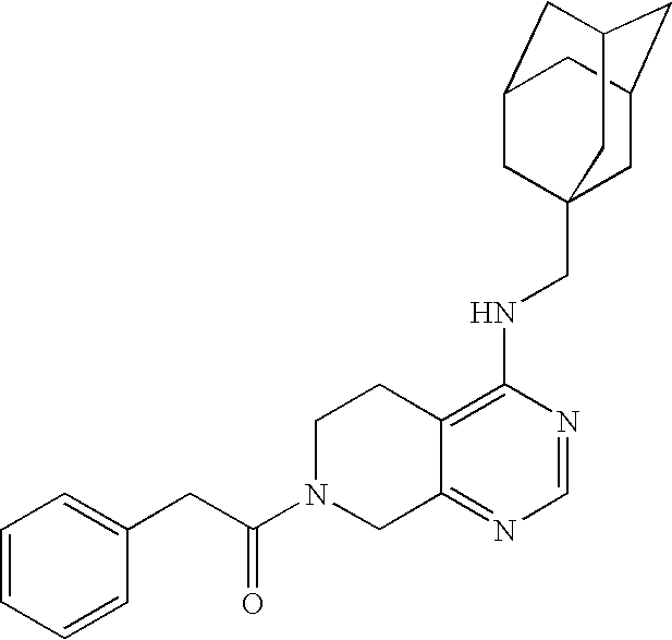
C12=C(NCC34CC5CC(CC(C3)C5)C4)N=CN=C1CN(C(CC1=CC=CC=C1)=O)CC2
